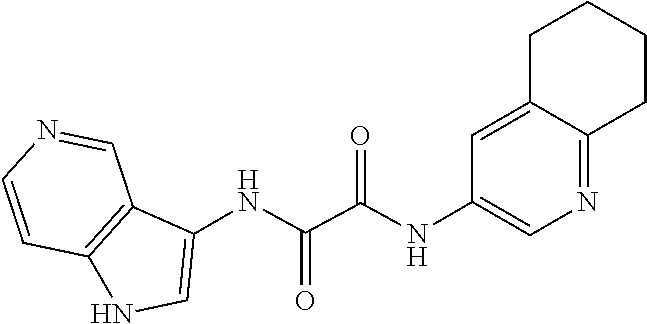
C1(NC(=O)C(=O)NC2=CN=C3C(=C2)CCCC3)=CNC2=C1C=NC=C2
